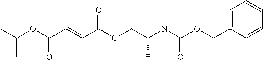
CC(OC(C=CC(OCC(NC(OCC1=CC=CC=C1)=O)C)=O)=O)C
